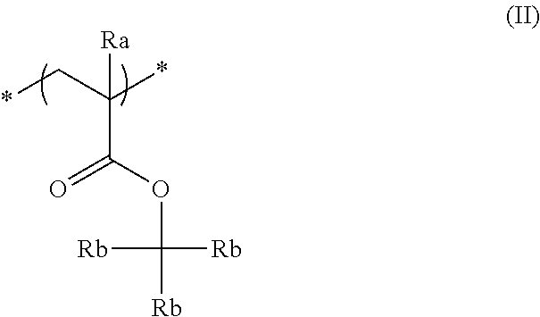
C(C(OC([Rb])([Rb])[Rb])=O)(C*)(*)[Ra]
